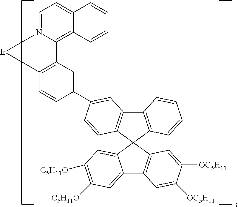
C12=C([Ir]N3=CC=C4C(=C13)C=CC=C4)C=CC(C1=CC3=C(C4(C5=C3C=CC=C5)C3=CC([C5H11O])=C([C5H11O])C=C3C3=C4C=C([OC5H11])C([OC5H11])=C3)C=C1)=C2
